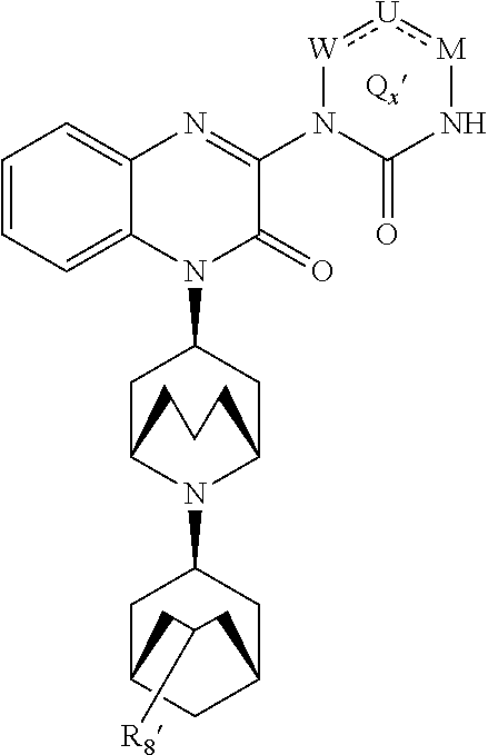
C1=CC=C2C(=C1)N=C(N1C(=O)N[M]:[U]:[W]1)C(=O)N2C1CC2N(C3CC4CC(C3)CC([R8])C4)C(C1)CCC2
